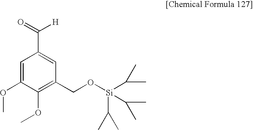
C1=C(OC)C(OC)=C(CO[Si](C(C)C)(C(C)C)C(C)C)C=C1C([H])=O
